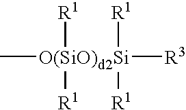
[O(SiO)d2Si](C)([R1])([R1])([R1])([R1])[R3]
